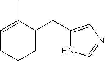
C1=C(C)C(CC2=CN=CN2)CCC1
